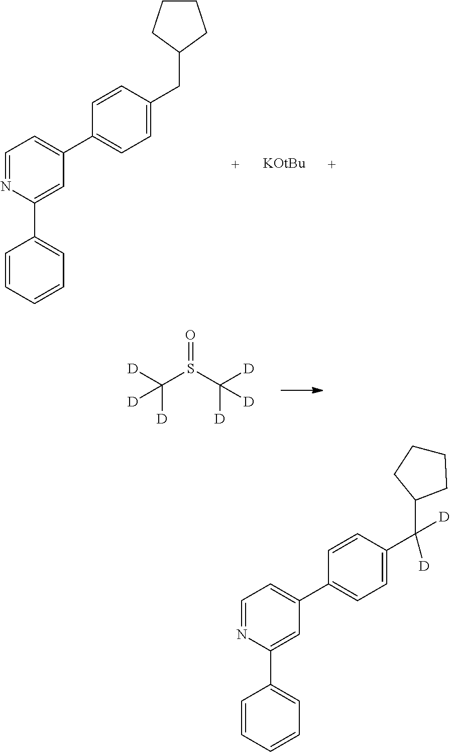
N1=CC=C(C2=CC=C(CC3CCCC3)C=C2)C=C1C1=CC=CC=C1.[KOtBu].C(S(C([D])([D])[D])=O)([D])([D])[D].N1=CC=C(C2=CC=C(C([D])([D])C3CCCC3)C=C2)C=C1C1=CC=CC=C1
